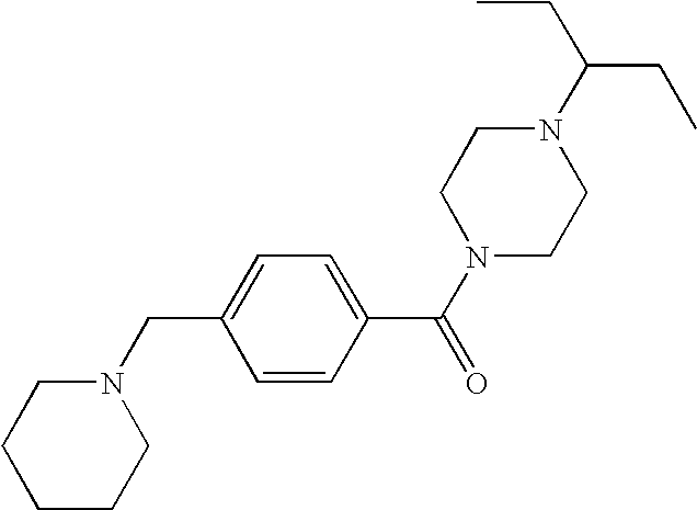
N1(C(CC)CC)CCN(C(C2=CC=C(CN3CCCCC3)C=C2)=O)CC1
